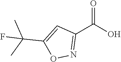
C1(C(=O)O)=NOC(C(C)(F)C)=C1
